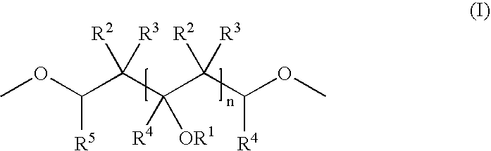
COC(C(C(C(C(OC)[R4])([R3])[R2])([R4])[OR1])([R3])[R2])[R5]
